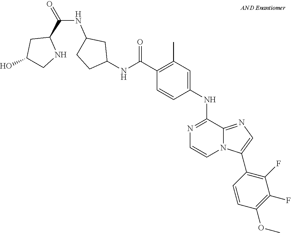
N1=C(NC2=CC(C)=C(C(NC3CC(NC(=O)C4CC(O)CN4)CC3)=O)C=C2)C2=NC=C(C3=C(F)C(F)=C(OC)C=C3)N2C=C1
